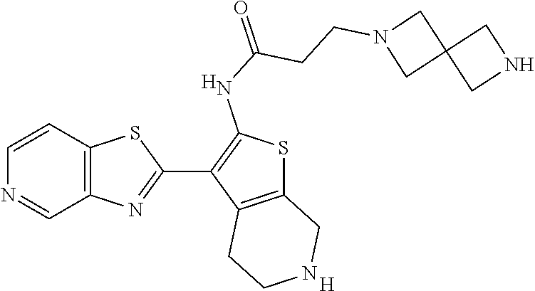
C12=C(C=CN=C1)SC(C1=C(NC(=O)CCN3CC4(C3)CNC4)SC3=C1CCNC3)=N2.[H].[H]
